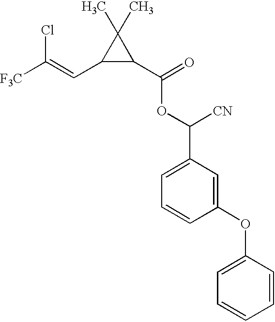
C([F3C])(=CC1C(C(=O)OC(C2=CC=CC(OC3=CC=CC=C3)=C2)[CN])C1(C)C)Cl
